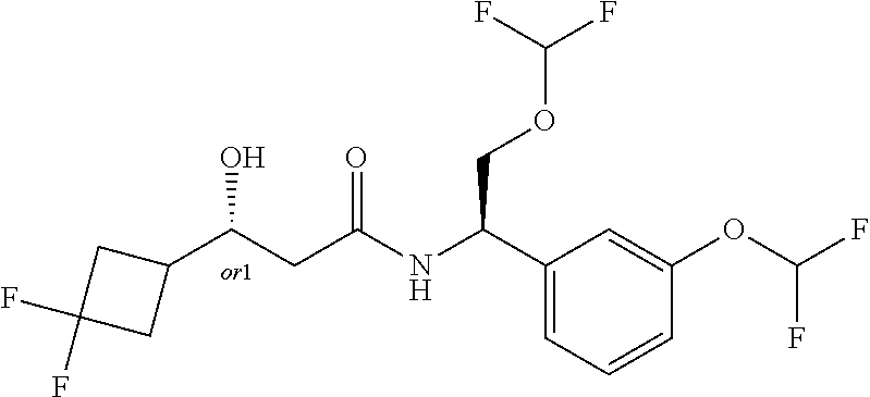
C1C(F)(F)CC1C(CC(=O)NC(C1=CC=CC(OC(F)F)=C1)COC(F)F)O
